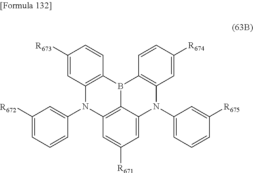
C12=C(B3C4=C(N1C1=CC([R672])=CC=C1)C=C([R671])C=C4N(C1=CC=CC([R675])=C1)C1=C3C=CC([R674])=C1)C=CC([R673])=C2
